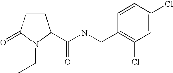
C(NCC1=C(Cl)C=C(Cl)C=C1)(=O)C1CCC(=O)N1CC
